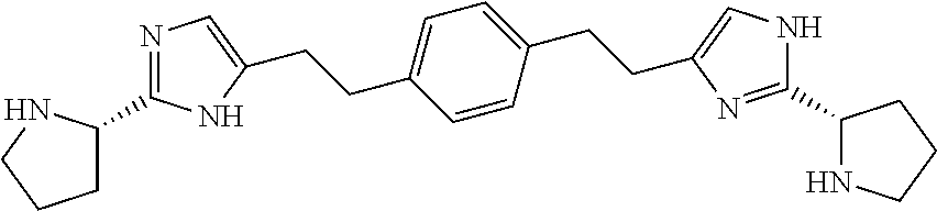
C1=CC(CCC2=CNC(C3NCCC3)=N2)=CC=C1CCC1=CN=C(C2CCCN2)N1
